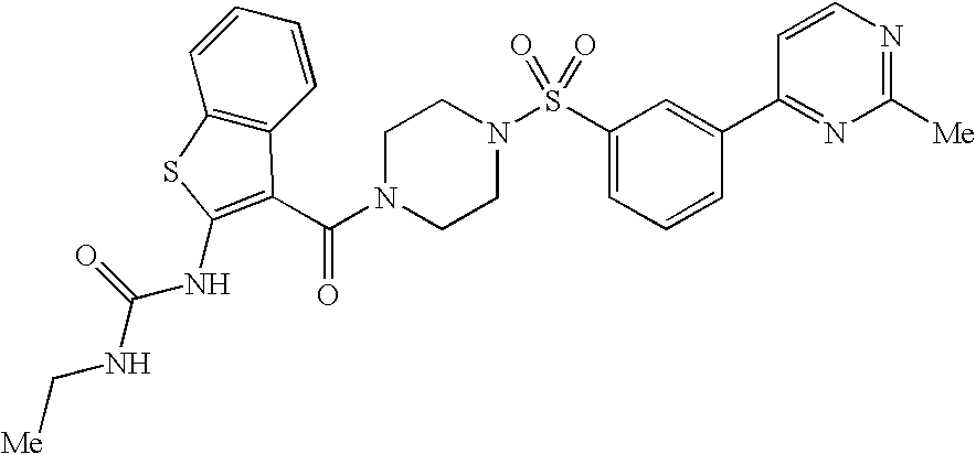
C1(S(N2CCN(C(=O)C3=C(NC(NC[Me])=O)SC4=C3C=CC=C4)CC2)(=O)=O)=CC=CC(C2=NC([Me])=NC=C2)=C1
